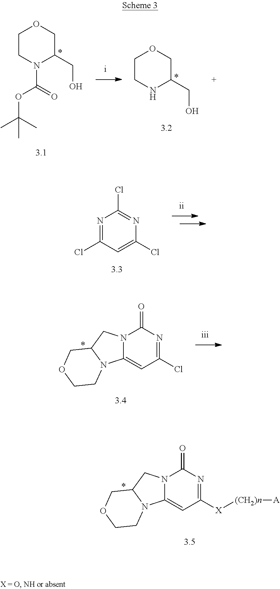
C1CN(C(OC(C)(C)C)=O)C(CO)CO1.C1CNC(CO)CO1.C12N(C3=CC(Cl)=NC(=O)N3C1)CCOC2.[X]([(CH2)n][A])C1=NC(=O)N2C(=C1)N1C(C2)COCC1.C1(Cl)=NC(Cl)=NC(Cl)=C1
